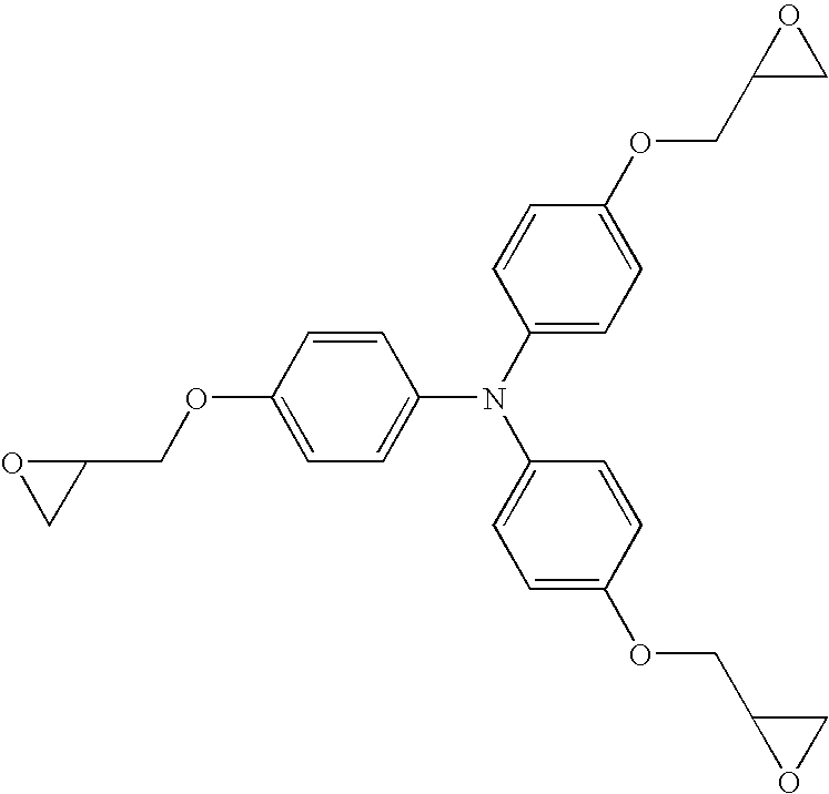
C1=C(OCC2OC2)C=CC(N(C2=CC=C(OCC3CO3)C=C2)C2=CC=C(OCC3OC3)C=C2)=C1
